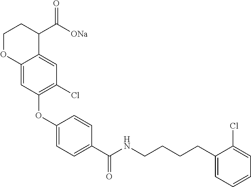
C1OC2=CC(OC3=CC=C(C(NCCCCC4=CC=CC=C4Cl)=O)C=C3)=C(Cl)C=C2C(C([ONa])=O)C1
